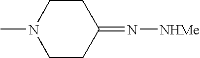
CN1CCC(=N[NHMe])CC1
